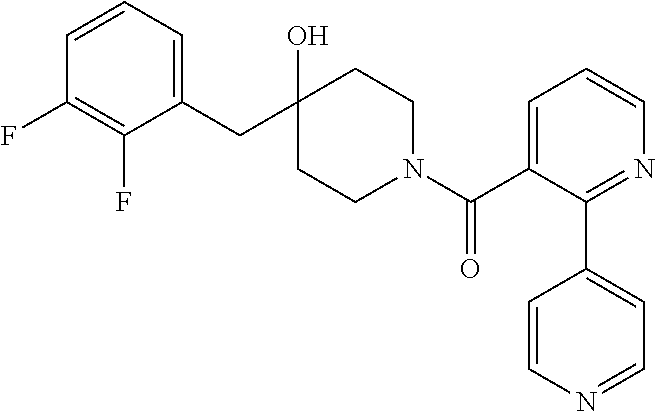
C1(CC2(O)CCN(C(C3=CC=CN=C3C3=CC=NC=C3)=O)CC2)=CC=CC(F)=C1F
